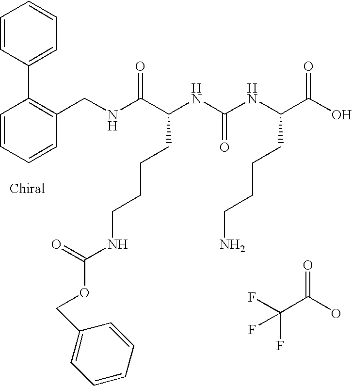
N(C(C(NC(NC(C(O)=O)CCCCN)=O)CCCCNC(OCC1=CC=CC=C1)=O)=O)CC1=C(C2=CC=CC=C2)C=CC=C1.FC(C(O)=O)(F)F
